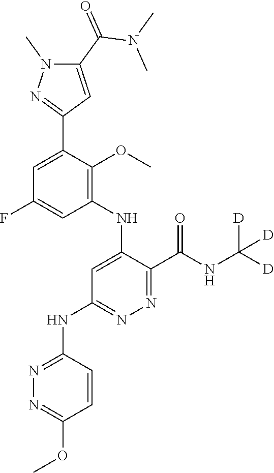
C1=C(F)C=C(C2=NN(C)C(C(=O)N(C)C)=C2)C(OC)=C1NC1=CC(NC2=NN=C(OC)C=C2)=NN=C1C(NC([D])([D])[D])=O
